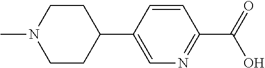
C1(C2=CN=C(C(O)=O)C=C2)CCN(C)CC1
